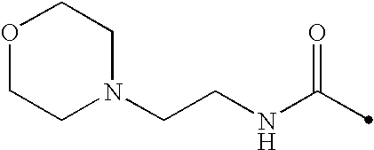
C(NC(=O)C)CN1CCOCC1
